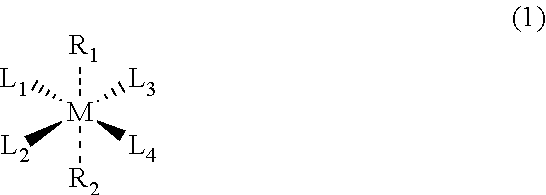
[M]([L1])([L3])([L2])([L4])([R1])[R2]
